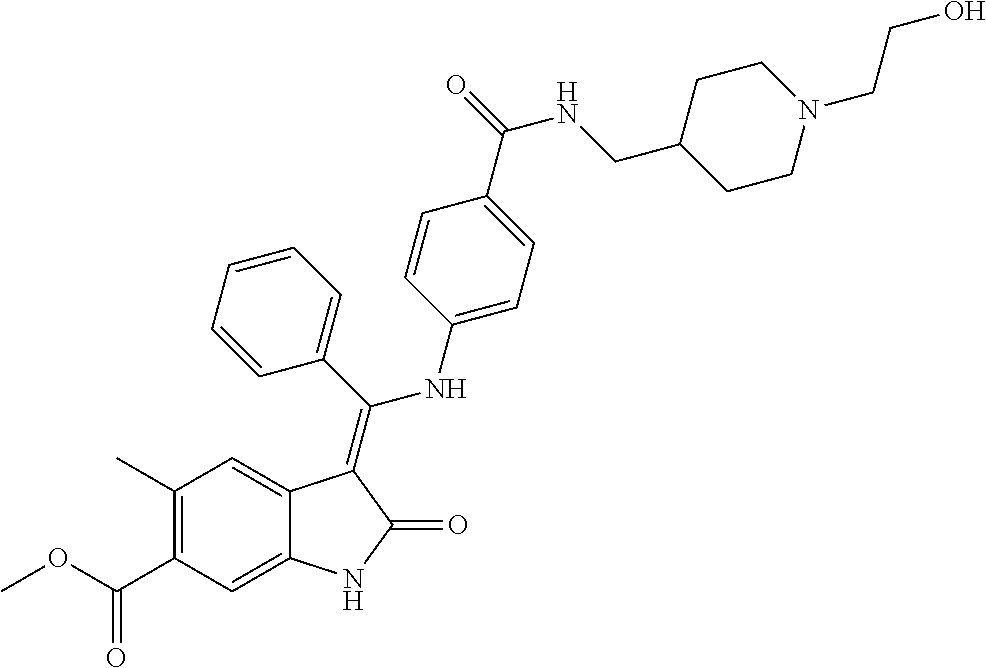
C1(C)=C(C(OC)=O)C=C2C(=C1)C(=C(C1=CC=CC=C1)NC1=CC=C(C(=O)NCC3CCN(CCO)CC3)C=C1)C(=O)N2
